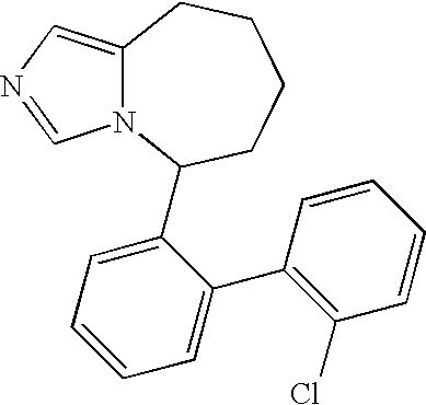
N12C(=CN=C1)CCCCC2C1=CC=CC=C1C1=C(Cl)C=CC=C1
